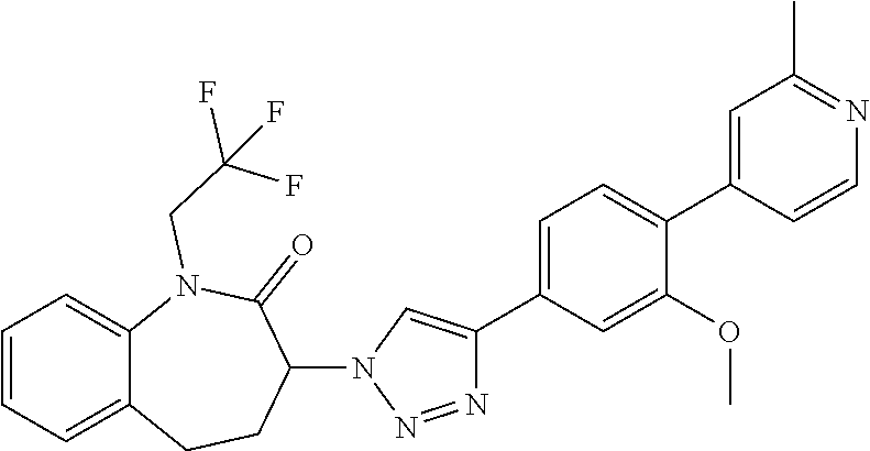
C1=C2C(=CC=C1)CCC(N1C=C(C3=CC=C(C4=CC(C)=NC=C4)C(OC)=C3)N=N1)C(=O)N2CC(F)(F)F
